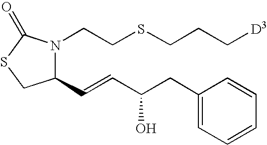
N1(CCSCCC[D3])C(C=CC(CC2=CC=CC=C2)O)CSC1=O
